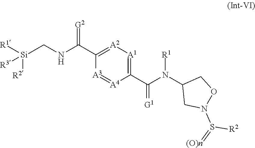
C1(C(NC[Si]([R1])([R3])[R2])=[G2])=[A2][A1]=C(C(N(C2CN(S(=[(O)n])[R2])OC2)[R1])=[G1])[A4]=[A3]1
